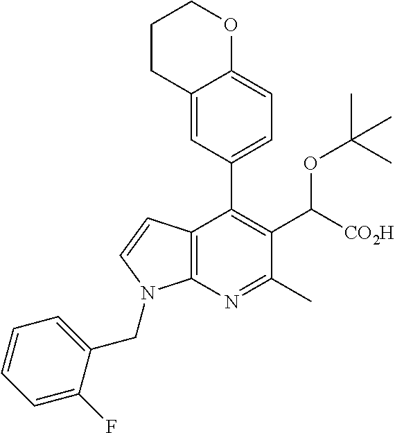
C12=CC(C3=C(C([CO2H])OC(C)(C)C)C(C)=NC4=C3C=CN4CC3=CC=CC=C3F)=CC=C1OCCC2
